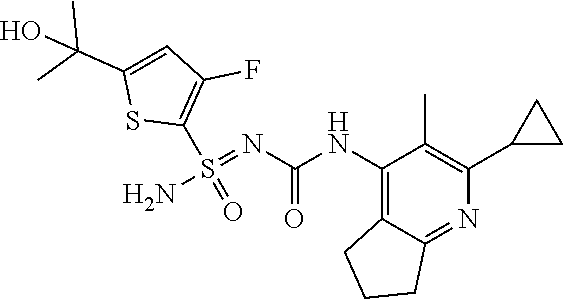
C1(F)=C(S(=NC(NC2=C3CCCC3=NC(C3CC3)=C2C)=O)(=O)N)SC(C(C)(O)C)=C1
